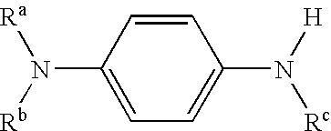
C1=CC(N([Ra])[Rb])=CC=C1N([H])[Rc]
